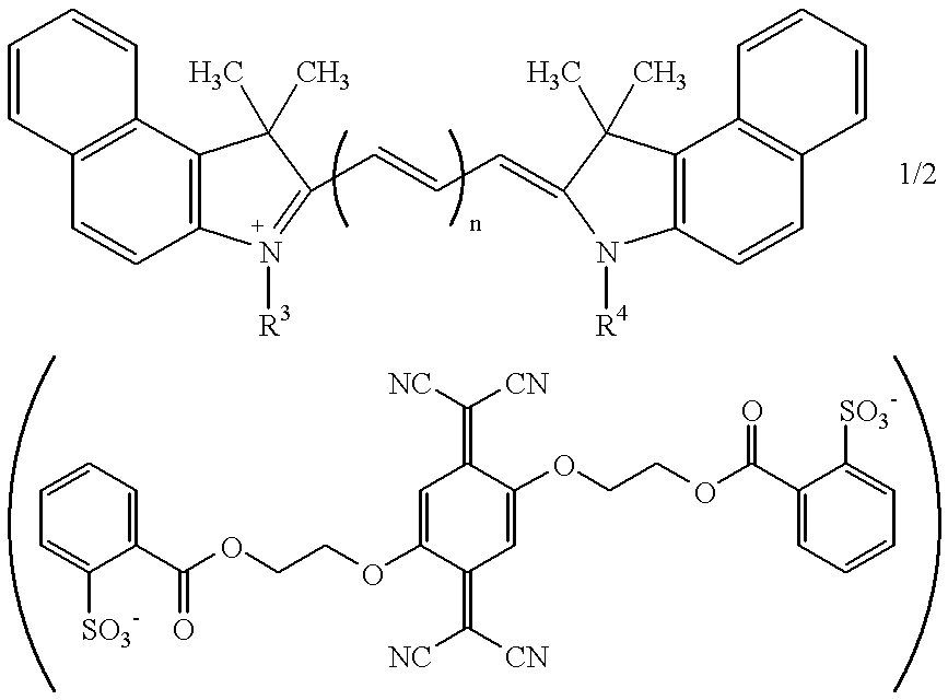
C12=C(C3=C(C=C1)C=CC=C3)C(C)(C)C(C=CC=C1N([R4])C3=C(C4=C(C=C3)C=CC=C4)C1(C)C)=N2[R3].C1(C(OCCOC2=CC(=C([NC])[CN])C(OCCOC(C3=CC=CC=C3[SO3-])=O)=CC2=C([NC])[CN])=O)=CC=CC=C1[SO3-]
